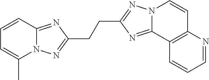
C1=CC2=NC(CCC3=NN4C(=N3)C3=C(C=C4)N=CC=C3)=NN2C(C)=C1
